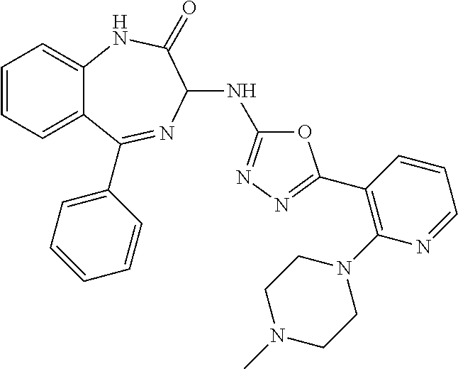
C1(C2=NN=C(NC3N=C(C4=CC=CC=C4)C4=CC=CC=C4NC3=O)O2)=C(N2CCN(C)CC2)N=CC=C1
